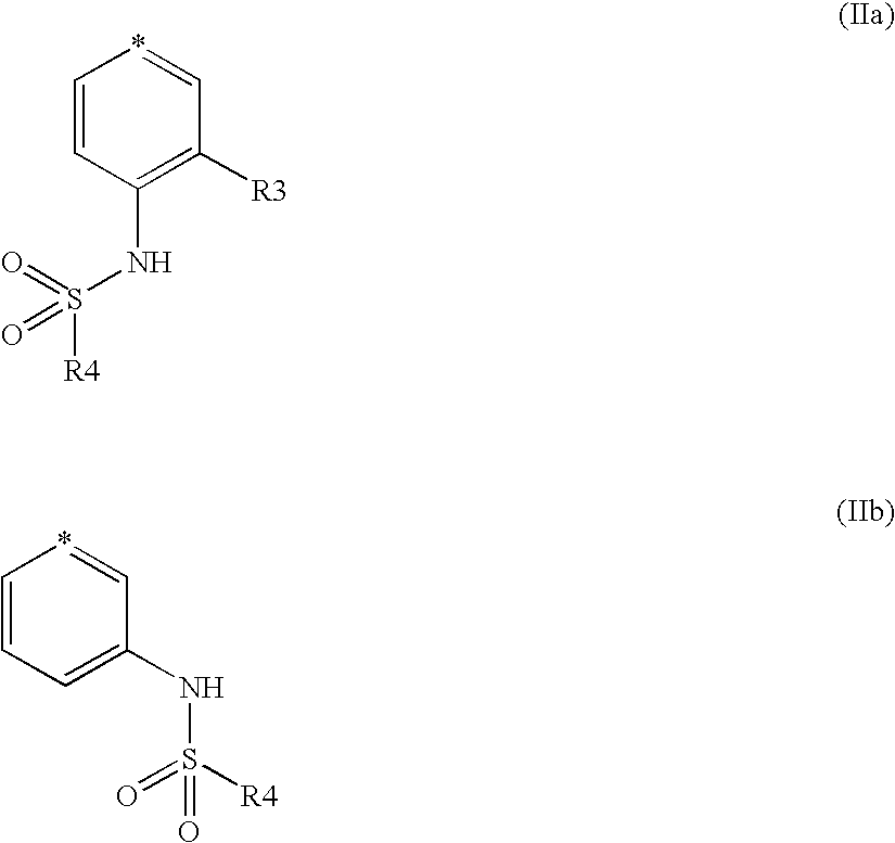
C1=CC(NS([R4])(=O)=O)=C([R3])C=*1.C1=CC=C(NS(=O)([R4])=O)C=*1
